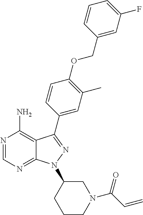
N1=CN=C2C(=C1N)C(C1=CC(C)=C(OCC3=CC(F)=CC=C3)C=C1)=NN2C1CCCN(C(C=C)=O)C1
